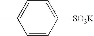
C1=CC([SO3K])=CC=C1C
